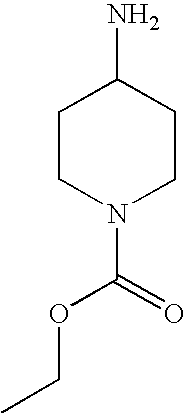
C1(N)CCN(C(=O)OCC)CC1
